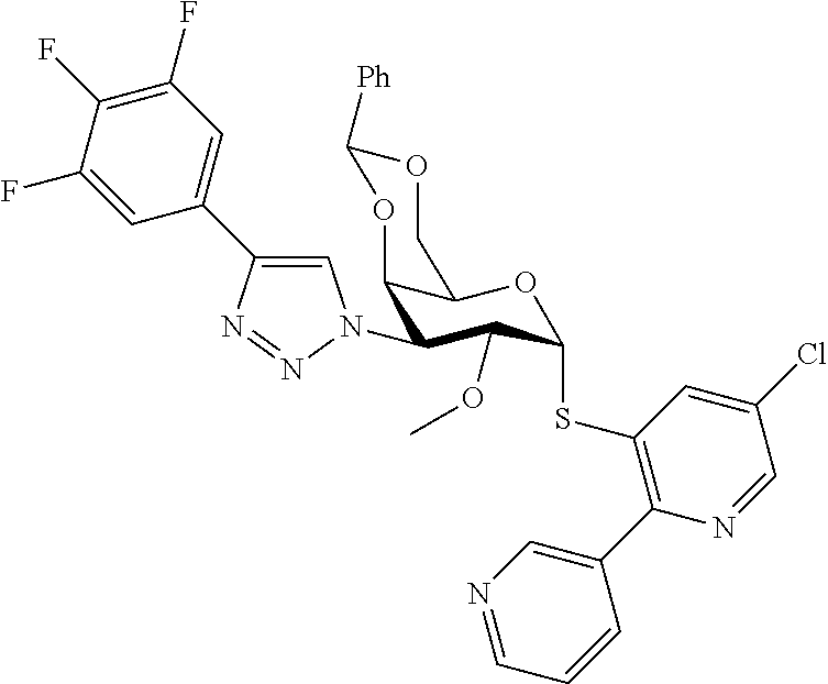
C1(F)=C(F)C(F)=CC(C2=CN(C3C4C(OC(SC5=C(C6=CN=CC=C6)N=CC(Cl)=C5)C3OC)COC([Ph])O4)N=N2)=C1
